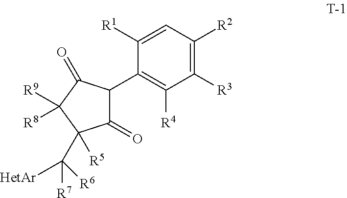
C1([R3])=C([R2])C=C([R1])C(C2C(=O)C(C([HetAr])([R7])[R6])([R5])C([R9])([R8])C2=O)=C1[R4]
